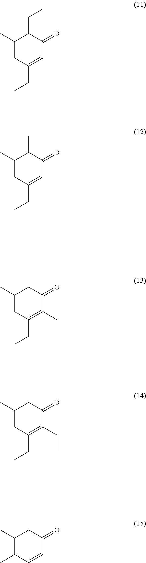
C1(C)CC(CC)=CC(=O)C1CC.C1(C)CC(CC)=CC(=O)C1C.C1(C)CC(CC)=C(C)C(=O)C1.C1(C)CC(CC)=C(CC)C(=O)C1.C1(C)C(C)C=CC(=O)C1
